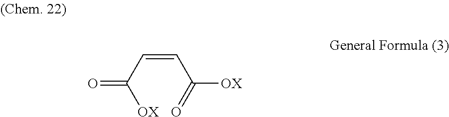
C(=CC(=O)[OX])C([OX])=O
